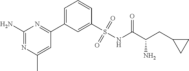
C1(N)=NC(C)=CC(C2=CC=CC(S(NC(C(CC3CC3)N)=O)(=O)=O)=C2)=N1
